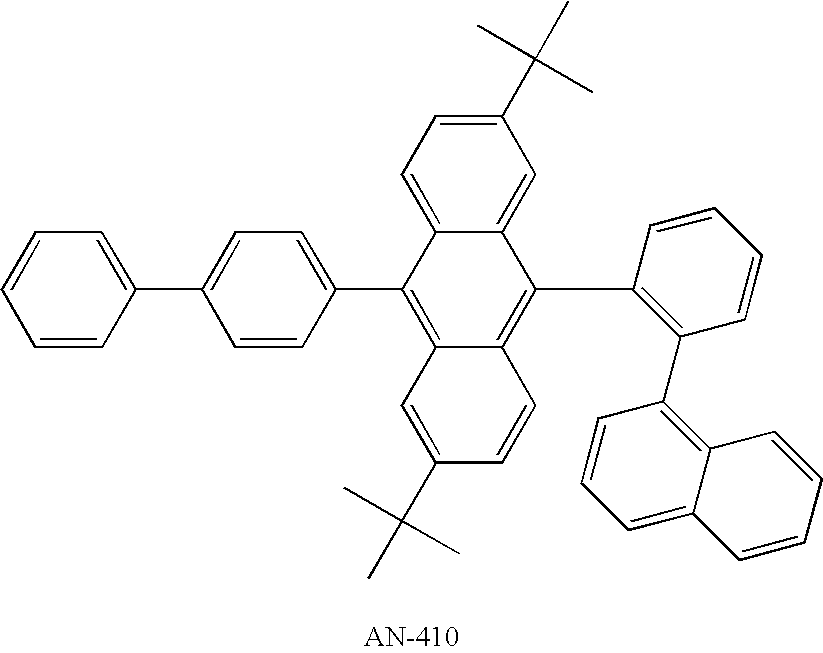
C1(C2=CC=C(C3=CC=CC=C3)C=C2)=C2C(=C(C3=C(C4=C5C(=CC=C4)C=CC=C5)C=CC=C3)C3=CC(C(C)(C)C)=CC=C13)C=CC(C(C)(C)C)=C2
